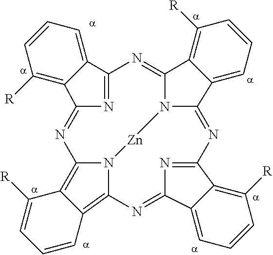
C12=NC(=NC3=C4C([R])=CC=CC4=C4N3[Zn]N3C(=N1)C1=C([R])C=CC=C1C3=NC1=NC(=N4)C3=CC=CC([R])=C13)C1=C([R])C=CC=C21
